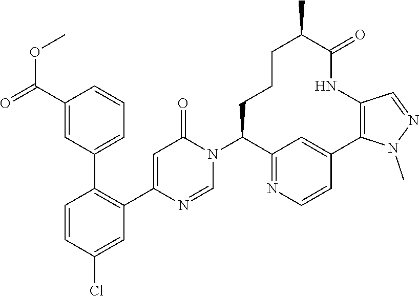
C1=CC(Cl)=CC(C2=CC(=O)N(C3C4=NC=CC(=C4)C4=C(NC(=O)C(C)CCC3)C=NN4C)C=N2)=C1C1=CC=CC(C(=O)OC)=C1
